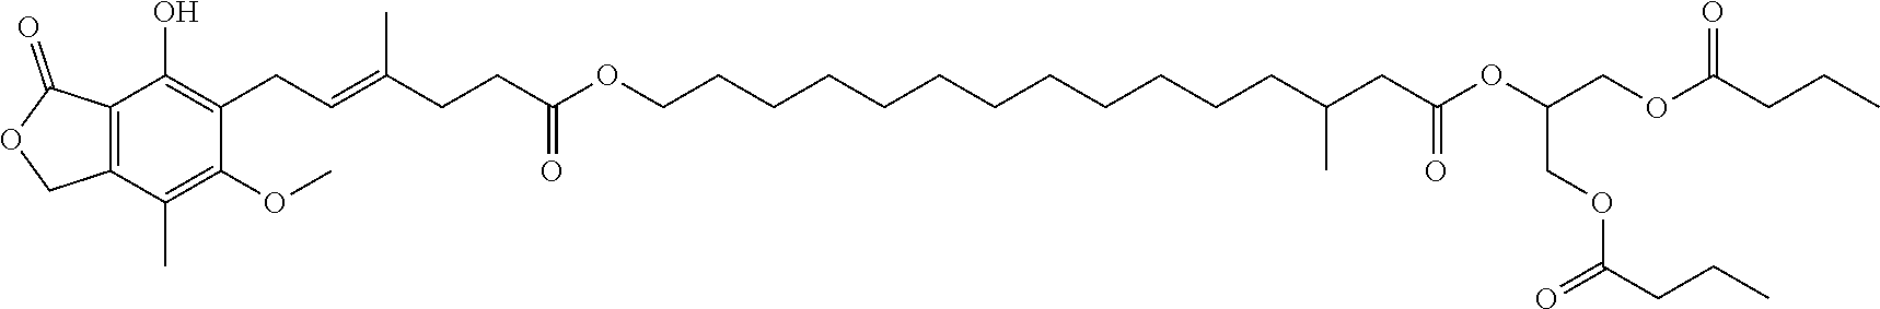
C12=C(C(C)=C(OC)C(CC=C(CCC(=O)OCCCCCCCCCCCCC(CC(OC(COC(CCC)=O)COC(CCC)=O)=O)C)C)=C1O)COC2=O
